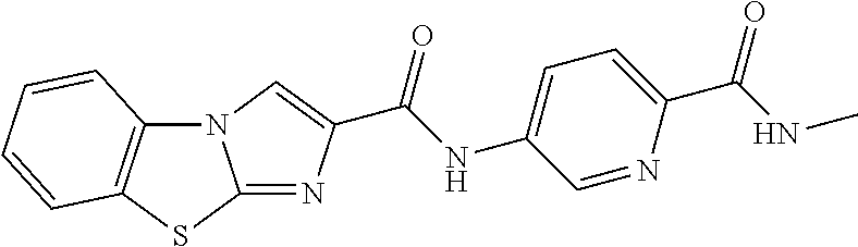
N12C3=C(SC1=NC(C(NC1=CC=C(C(NC)=O)N=C1)=O)=C2)C=CC=C3
